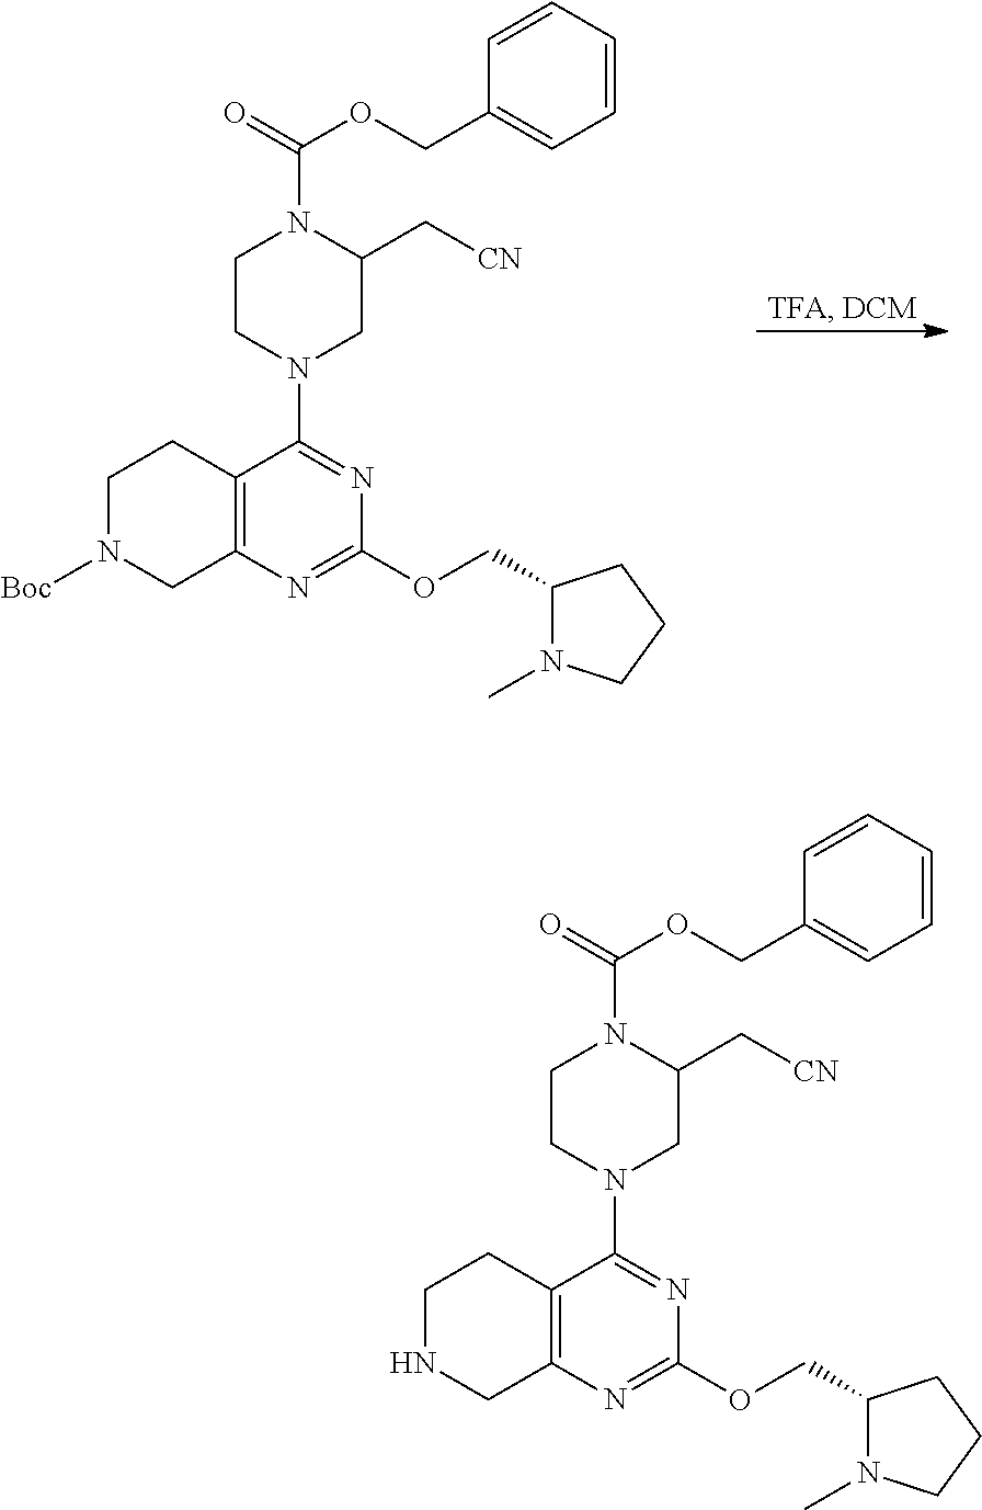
C12=C(N=C(OCC3N(C)CCC3)N=C1N1CCN(C(OCC3=CC=CC=C3)=O)C(C[CN])C1)CN([Boc])CC2.C12=C(N=C(OCC3N(C)CCC3)N=C1N1CCN(C(OCC3=CC=CC=C3)=O)C(C[CN])C1)CNCC2
